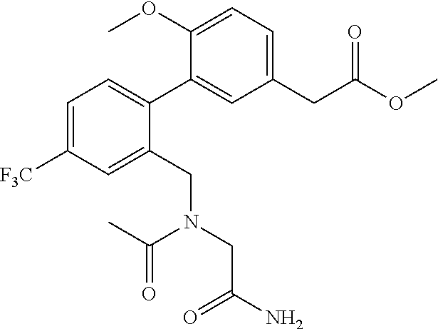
C1=C([F3C])C=C(CN(CC(N)=O)C(=O)C)C(C2=CC(CC(OC)=O)=CC=C2OC)=C1
